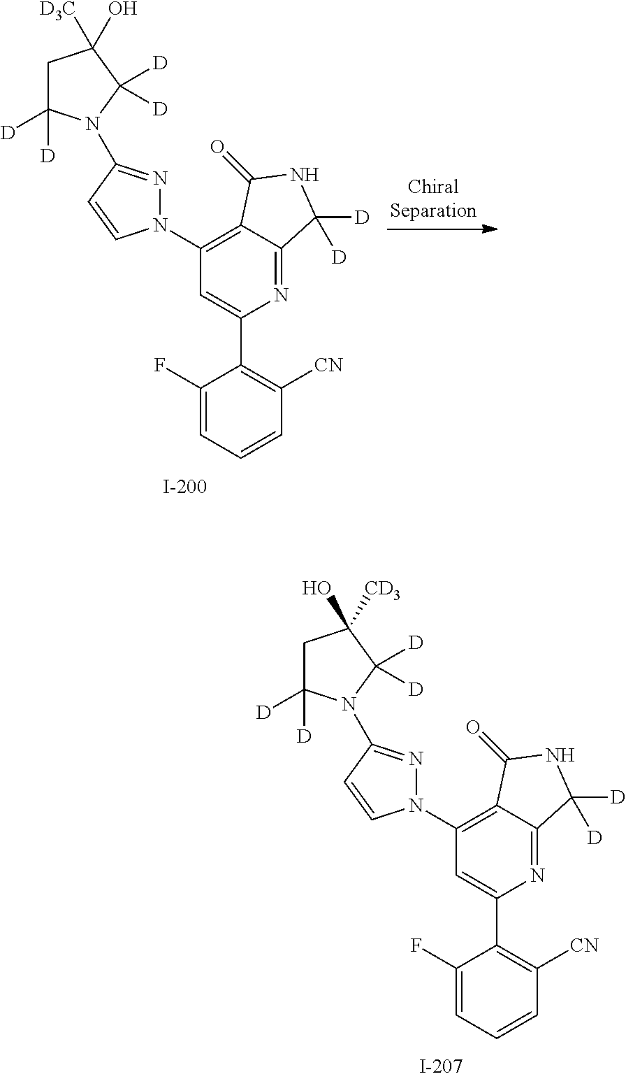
C1(F)=CC=CC([CN])=C1C1=CC(N2N=C(N3C([D])([D])CC(O)([D3C])C3([D])[D])C=C2)=C2C(=N1)C([D])([D])NC2=O.C1(F)=CC=CC([CN])=C1C1=CC(N2N=C(N3C([D])([D])CC([CD3])(O)C3([D])[D])C=C2)=C2C(=N1)C([D])([D])NC2=O
